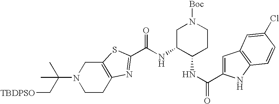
C1C2=C(CN(C(C)(C[TBDPSO])C)C1)SC(C(=O)NC1C(NC(C3=CC4=C(N3)C=CC(Cl)=C4)=O)CCN([Boc])C1)=N2
